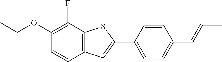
C1(OCC)=C(F)C2=C(C=C1)C=C(C1=CC=C(C=CC)C=C1)S2
